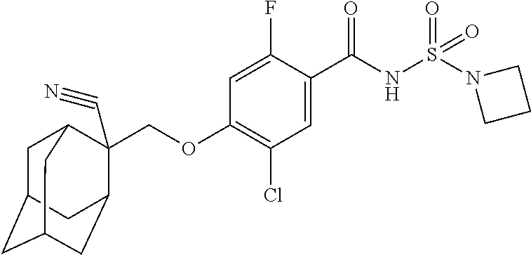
C1=C(F)C(C(NS(N2CCC2)(=O)=O)=O)=CC(Cl)=C1OCC1(C#N)C2CC3CC(CC1C3)C2
